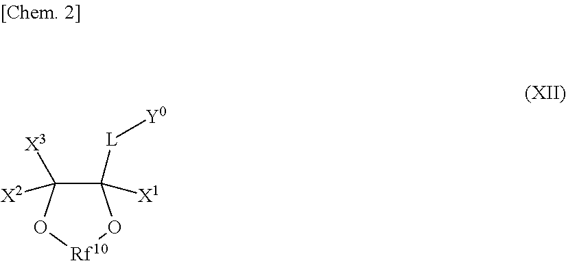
C1([L][Y0])([X1])C([X3])([X2])O[Rf10]O1
